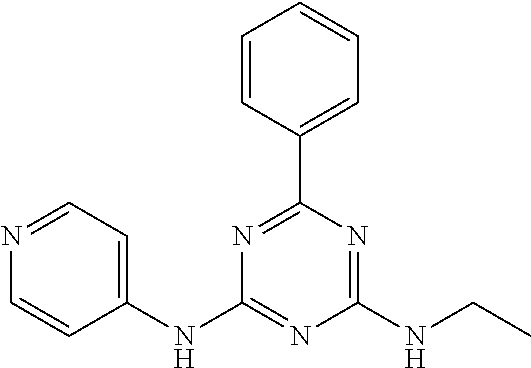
C1(NC2=CC=NC=C2)=NC(NCC)=NC(C2=CC=CC=C2)=N1
